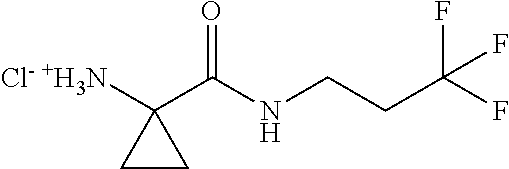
[Cl- +H3N]C1(C(NCCC(F)(F)F)=O)CC1
